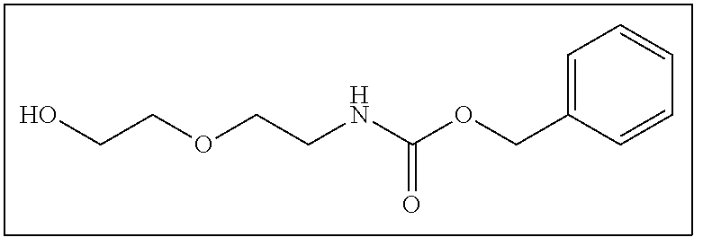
C1=C(COC(NCCOCCO)=O)C=CC=C1
